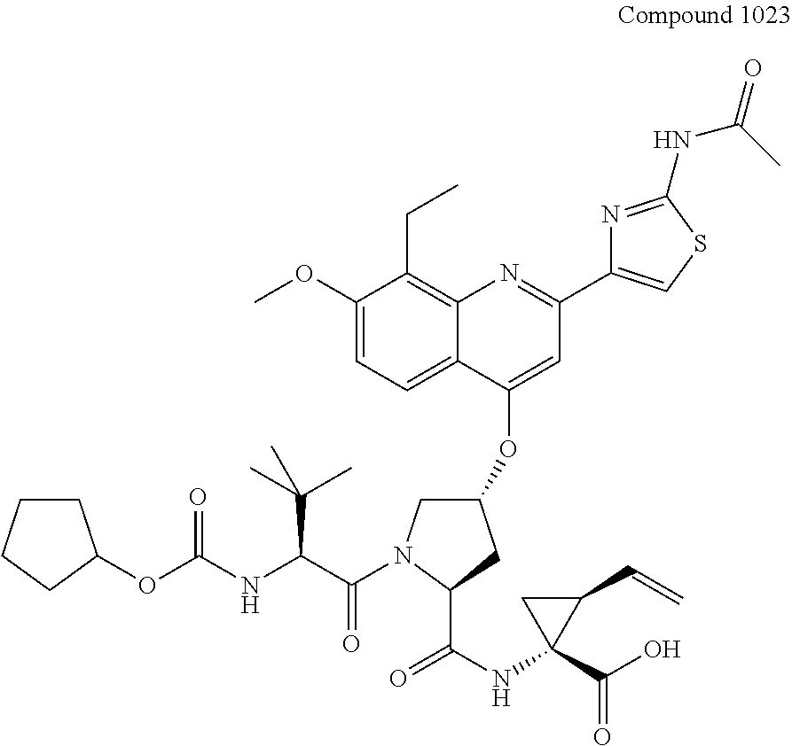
O(C(NC(C(=O)N1CC(OC2=CC(C3=CSC(NC(=O)C)=N3)=NC3=C(CC)C(OC)=CC=C23)CC1C(NC1(C(O)=O)C(C=C)C1)=O)C(C)(C)C)=O)C1CCCC1
